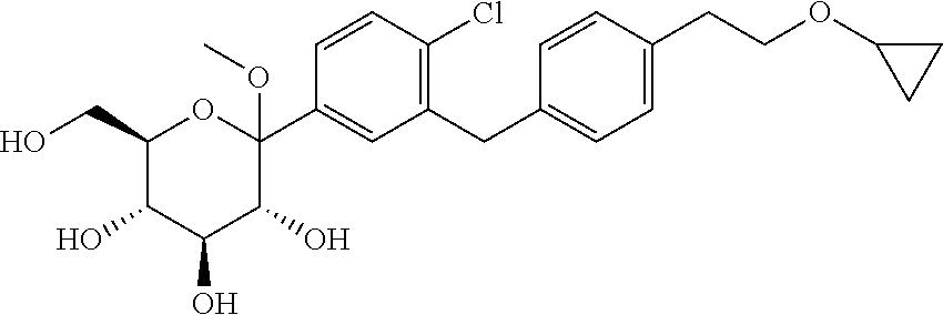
C1(CO)C(O)C(O)C(O)C(C2=CC(CC3=CC=C(CCOC4CC4)C=C3)=C(Cl)C=C2)(OC)O1
